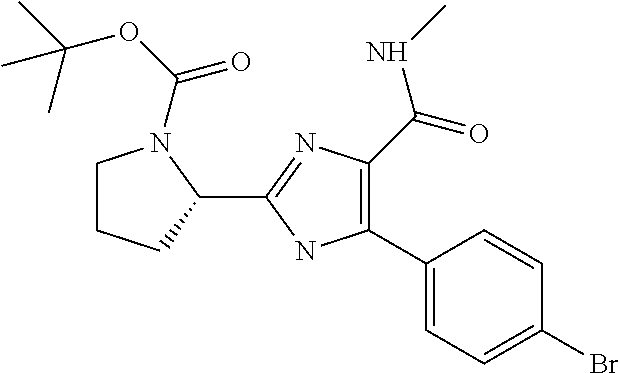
C1(C2=C(C(=O)NC)N=C(C3N(C(OC(C)(C)C)=O)CCC3)N2)=CC=C(Br)C=C1
